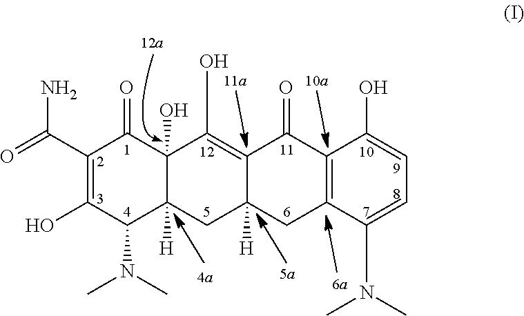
O=C(C1=C(O)C(N(C)C)C2([H])C(O)(C1=O)C(O)=C1C([H])(C2)CC2=C(C1=O)C(O)=CC=C2N(C)C)N
